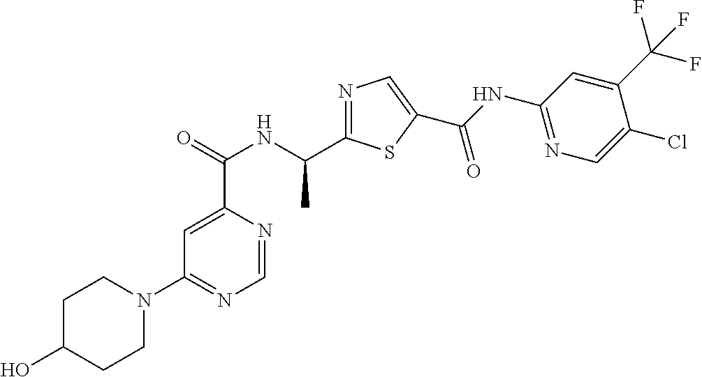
C1=C(C(=O)NC(C2=NC=C(C(NC3=NC=C(Cl)C(C(F)(F)F)=C3)=O)S2)C)N=CN=C1N1CCC(O)CC1
